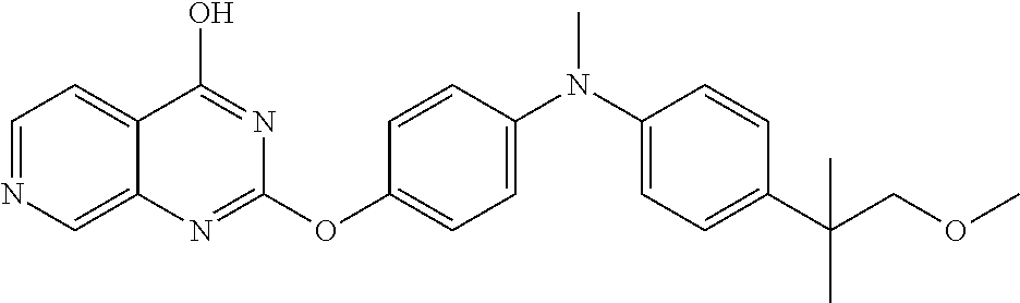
C1=NC=C2C(=C1)C(O)=NC(OC1=CC=C(N(C)C3=CC=C(C(COC)(C)C)C=C3)C=C1)=N2
